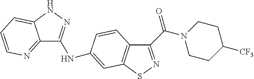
C12=NC=CC=C1NN=C2NC1=CC2=C(C(C(=O)N3CCC([CF3])CC3)=NS2)C=C1
